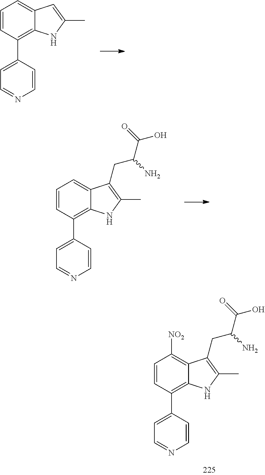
C1=CC(C2=CC=NC=C2)=C2C(=C1)C=C(C)N2.C1=CC(C2=CC=NC=C2)=C2C(=C1)C(CC(C(O)=O)N)=C(C)N2.C1=CC(C2=CC=NC=C2)=C2C(=C1[NO2])C(CC(C(O)=O)N)=C(C)N2
